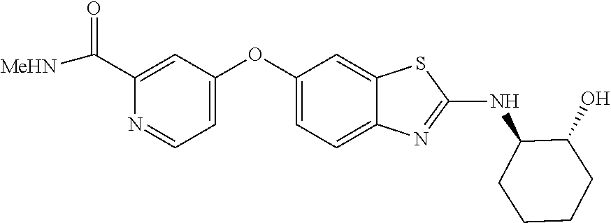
C(C1=CC(OC2=CC=C3C(=C2)SC(NC2C(O)CCCC2)=N3)=CC=N1)(=O)[MeHN]
